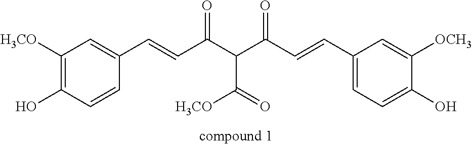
C1([H3CO])=C(O)C=CC(C=CC(C(C(C=CC2=CC=C(O)C([OCH3])=C2)=O)C([H3CO])=O)=O)=C1
